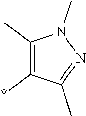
C1(C)=C(*)C(C)=NN1C
